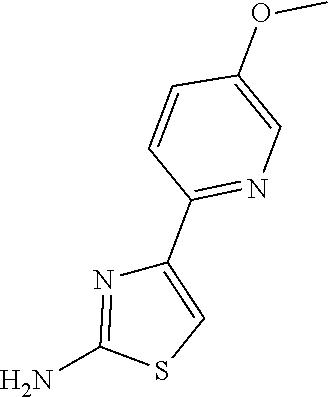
NC1=NC(C2=NC=C(OC)C=C2)=CS1
